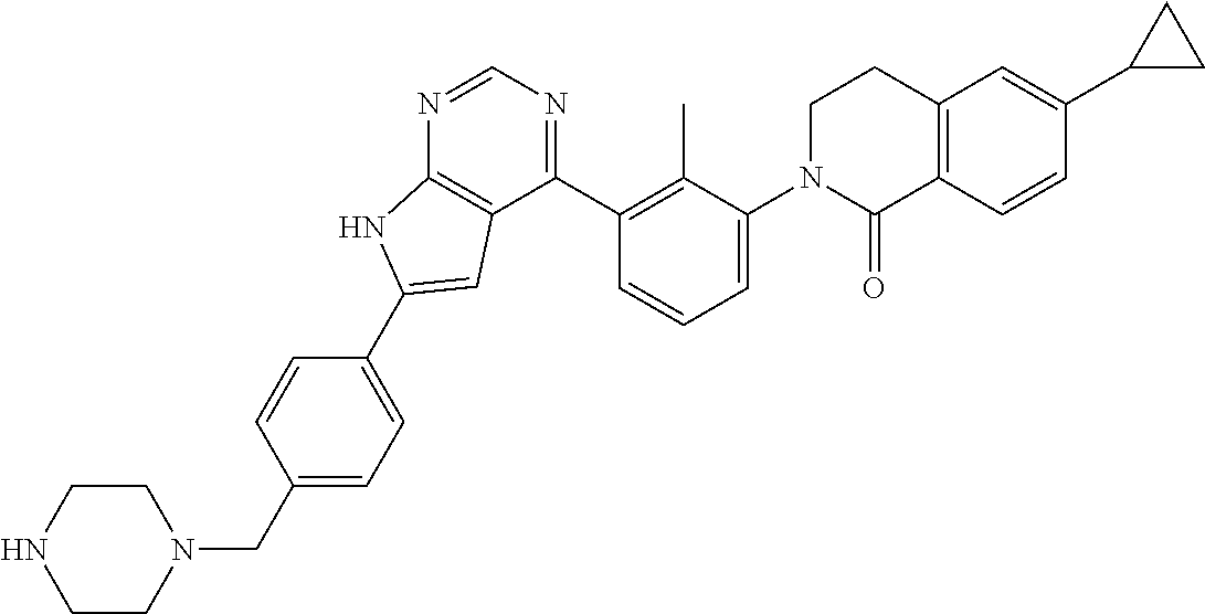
C1CN(CC2=CC=C(C3=CC4=C(N=CN=C4C4=C(C)C(N5C(=O)C6=C(CC5)C=C(C5CC5)C=C6)=CC=C4)N3)C=C2)CCN1
